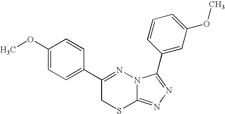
C1(OC)=CC=C(C2=NN3C(=NN=C3C3=CC(OC)=CC=C3)SC2)C=C1
